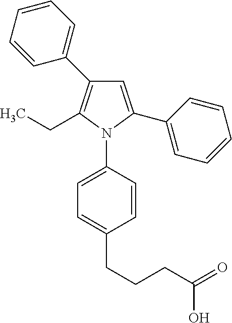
C1=C(C2=CC=CC=C2)N(C2=CC=C(CCCC(=O)O)C=C2)C(CC)=C1C1=CC=CC=C1
